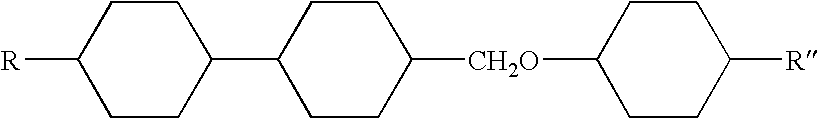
C1CC([CH2O]C2CCC(C3CCC([R])CC3)CC2)CCC1[R]
